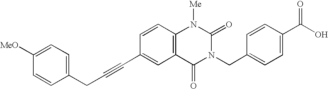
C(C#CC1=CC2=C(C=C1)N([Me])C(=O)N(CC1=CC=C(C(O)=O)C=C1)C2=O)C1=CC=C([MeO])C=C1
